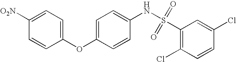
[O2N]C1=CC=C(OC2=CC=C(NS(C3=C(Cl)C=CC(Cl)=C3)(=O)=O)C=C2)C=C1
